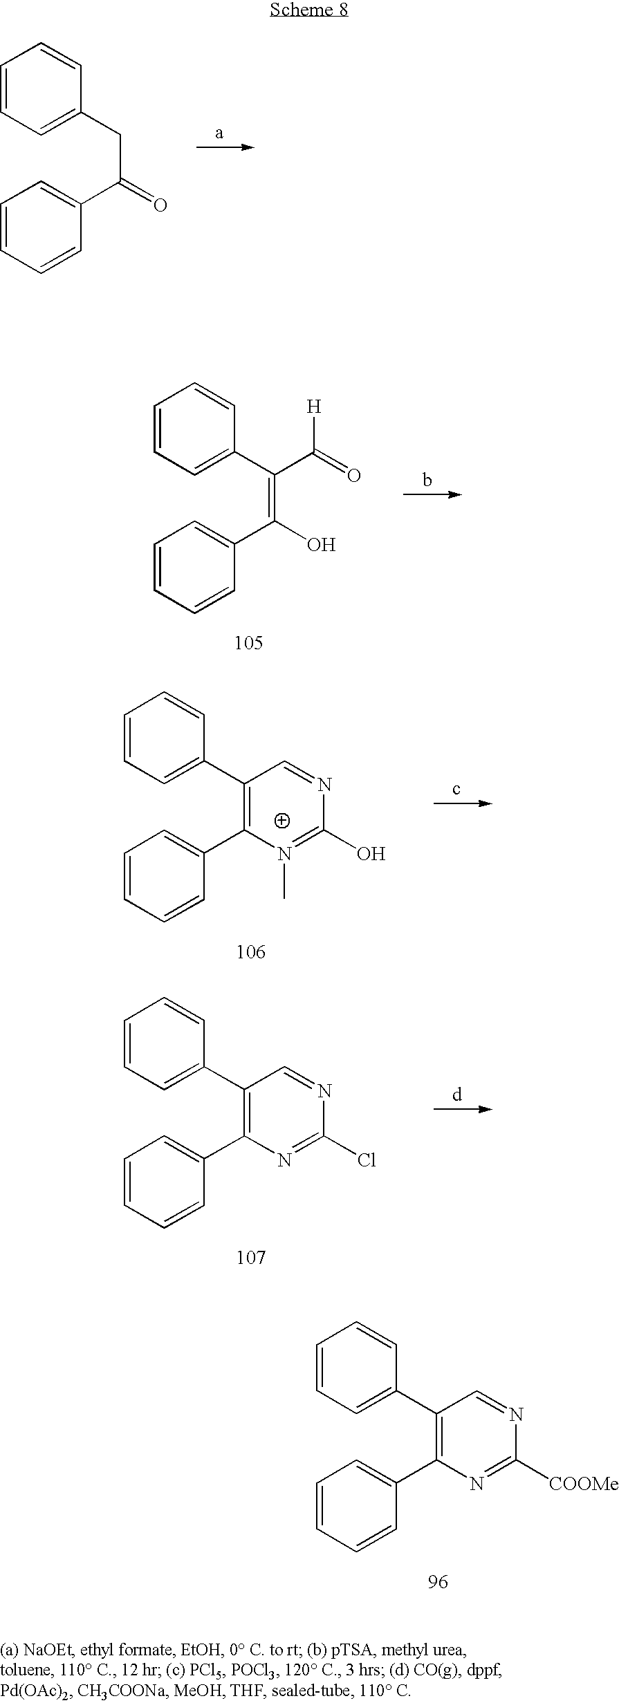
C1=CC=C(CC(=O)C2=CC=CC=C2)C=C1.C1=CC=C(C(=C(O)C2=CC=CC=C2)C(=O)[H])C=C1.C1=CC=C(C2=C(C3=CC=CC=C3)N(C)=C(O)N=C2)C=C1.C1=CC=C(C2=C(C3=CC=CC=C3)N=C(Cl)N=C2)C=C1.C1=CC=C(C2=C(C3=CC=CC=C3)N=C([COOMe])N=C2)C=C1
